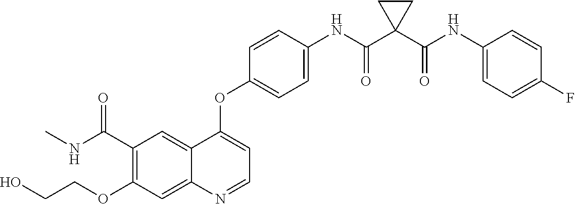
C12=CC(C(NC)=O)=C(OCCO)C=C1N=CC=C2OC1=CC=C(NC(C2(C(NC3=CC=C(F)C=C3)=O)CC2)=O)C=C1
